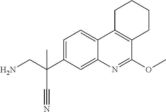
NCC(C1=CC=C2C(=C1)N=C(OC)C1=C2CCCC1)(C)C#N
